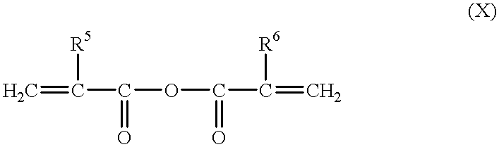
C=C(C(=O)OC(=O)C(=C)[R6])[R5]
